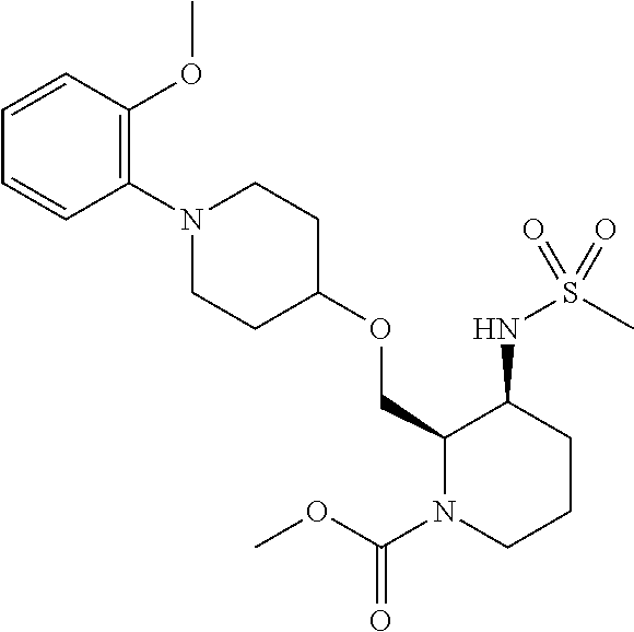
C1(COC2CCN(C3=C(OC)C=CC=C3)CC2)N(C(OC)=O)CCCC1NS(C)(=O)=O
